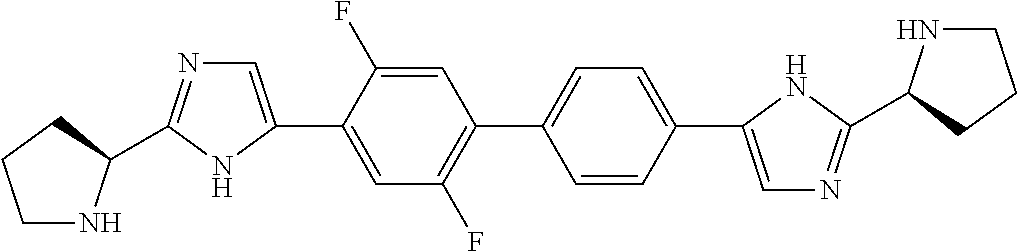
C1=C(F)C(C2=CN=C(C3NCCC3)N2)=CC(F)=C1C1=CC=C(C2=CN=C(C3NCCC3)N2)C=C1
